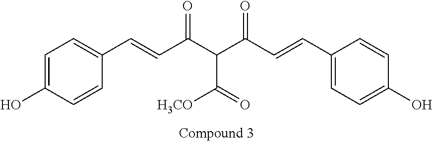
C1=C(O)C=CC(C=CC(C(C(C=CC2=CC=C(O)C=C2)=O)C(=O)[H3CO])=O)=C1
